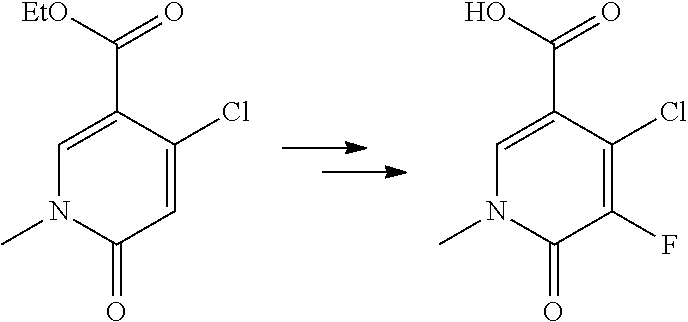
C1=C(C([EtO])=O)C(Cl)=CC(=O)N1C.C1=C(C(O)=O)C(Cl)=C(F)C(=O)N1C
